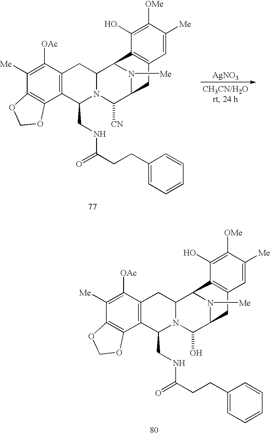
C1([OAc])=C([Me])C2=C(C3=C1CC1N(C3CNC(CCC3=CC=CC=C3)=O)C(O)C3N([Me])C1C1=C(C3)C=C([Me])C([OMe])=C1O)OCO2.C1([OAc])=C([Me])C2=C(C3=C1CC1N(C3CNC(CCC3=CC=CC=C3)=O)C([CN])C3N([Me])C1C1=C(C3)C=C([Me])C([OMe])=C1O)OCO2.[AgNO3]
